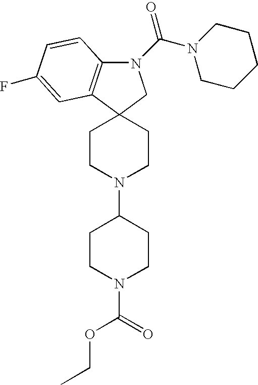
N1(C(N2CCCCC2)=O)C2=C(C3(C1)CCN(C1CCN(C(=O)OCC)CC1)CC3)C=C(F)C=C2
